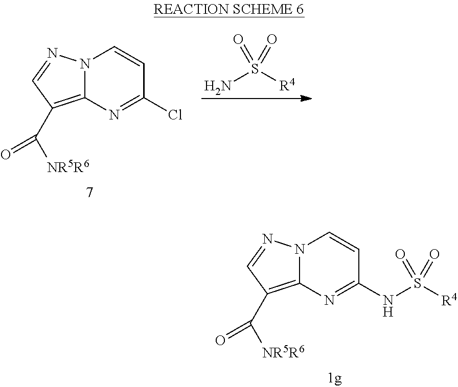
N12C(=C(C([NR5R6])=O)C=N1)N=C(NS([R4])(=O)=O)C=C2.N12C(=C(C([NR5R6])=O)C=N1)N=C(Cl)C=C2.NS([R4])(=O)=O
